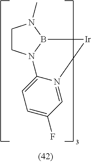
C1CN2B(N1C)[Ir]N1=CC(F)=CC=C21
